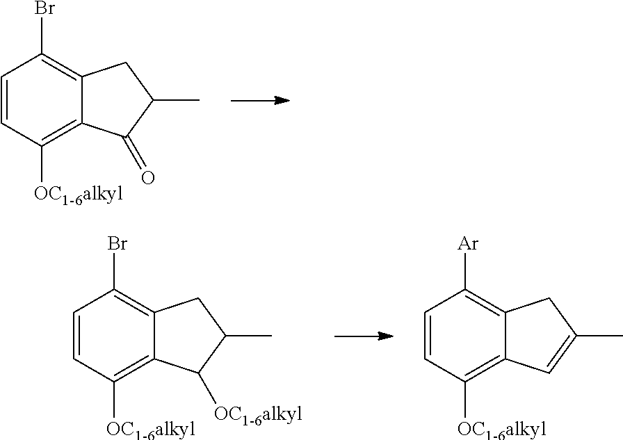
C1=CC([OC1-6alkyl])=C2C(=C1Br)CC(C)C2=O.C1=CC([OC1-6alkyl])=C2C(=C1Br)CC(C)C2[OC1-6alkyl].C1=CC([OC1-6alkyl])=C2C(=C1[Ar])CC(C)=C2
